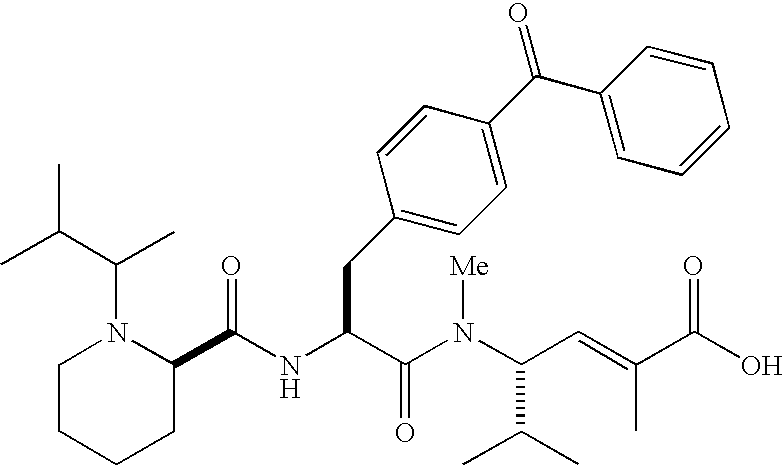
N(C(C(N(C(C(C)C)C=C(C)C(O)=O)[Me])=O)CC1=CC=C(C(=O)C2=CC=CC=C2)C=C1)C(C1N(C(C(C)C)C)CCCC1)=O
